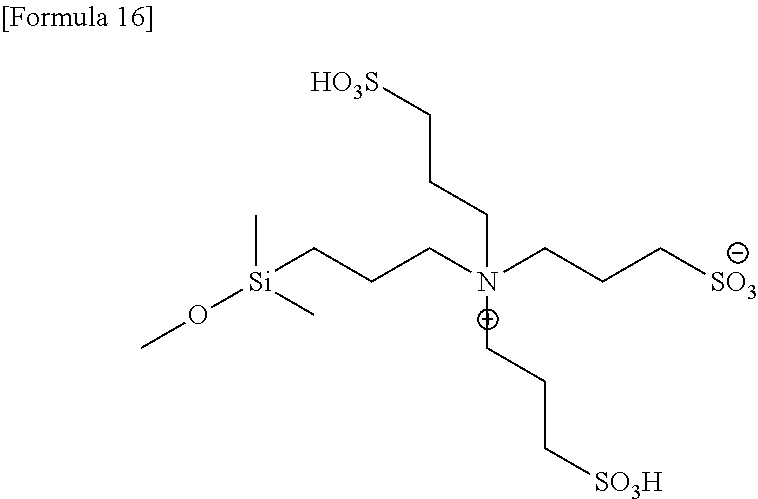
[Si](CCC[N+](CCC[SO3])(CCC[SO3H])CCC[HO3S])(OC)(C)C
